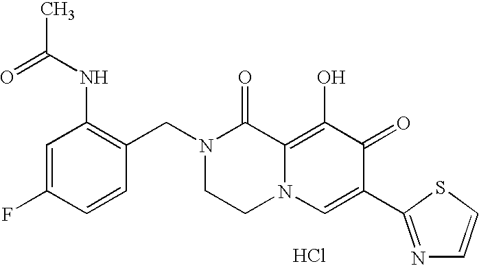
Cl.C1=C(F)C=CC(CN2CCN3C(=C(O)C(=O)C(C4=NC=CS4)=C3)C2=O)=C1NC(C)=O
